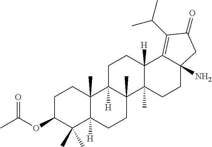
C1C(OC(C)=O)C(C)(C)C2([H])C(C)(C1)C1([H])C(C)(CC2)C2(C)C([H])(CC1)C1=C(C(C)C)C(=O)CC1(N)CC2
